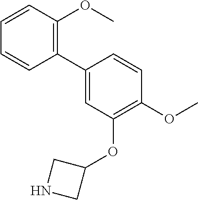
C1(C2=C(OC)C=CC=C2)=CC(OC2CNC2)=C(OC)C=C1
